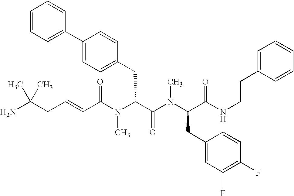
C(C(N(C(C(N(C(C(NCCC1=CC=CC=C1)=O)CC1=CC(F)=C(F)C=C1)C)=O)CC1=CC=C(C2=CC=CC=C2)C=C1)C)=O)=CCC(N)(C)C
